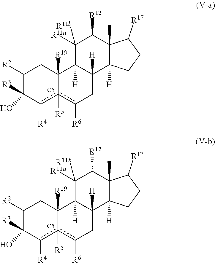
C1([R2])C([R3])(O)c([R4])c2([R5])c([R6])CC3([H])C([H])(C2([R19])C1)C([R11a])([R11b])C([R12])C1(C)C3([H])CCC1[R17].[C5].C1([R2])C([R3])(O)c([R4])c2([R5])c([R6])CC3([H])C([H])(C2([R19])C1)C([R11a])([R11b])C([R12])C1(C)C3([H])CCC1[R17].[C5]
